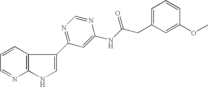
C1=CC2=C(N=C1)NC=C2C1=NC=NC(NC(CC2=CC=CC(OC)=C2)=O)=C1
